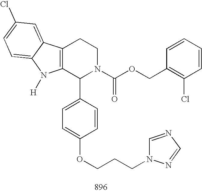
C12=C(C(C3=CC=C(OCCCN4C=NC=N4)C=C3)N(C(OCC3=C(Cl)C=CC=C3)=O)CC1)N([H])C1=CC=C(Cl)C=C21
